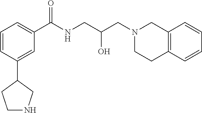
C1=CC(C2CCNC2)=CC(C(NCC(CN2CCC3=C(C2)C=CC=C3)O)=O)=C1
